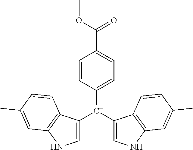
C1([C+](C2=CNC3=C2C=CC(C)=C3)C2=CNC3=C2C=CC(C)=C3)=CC=C(C(OC)=O)C=C1
